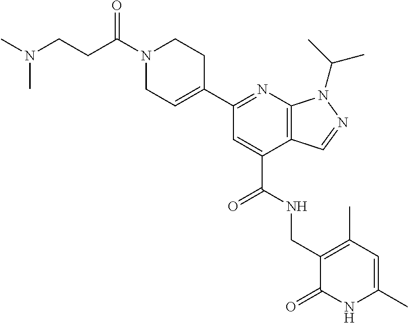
C1N(C(CCN(C)C)=O)CCC(C2=NC3=C(C(C(=O)NCC4=C(C)C=C(C)NC4=O)=C2)C=NN3C(C)C)=C1
